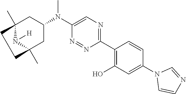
C1(C2=C(O)C=C(N3C=CN=C3)C=C2)=NC=C(N(C2CC3(C)N([H])C(C)(C2)CC3)C)N=N1
